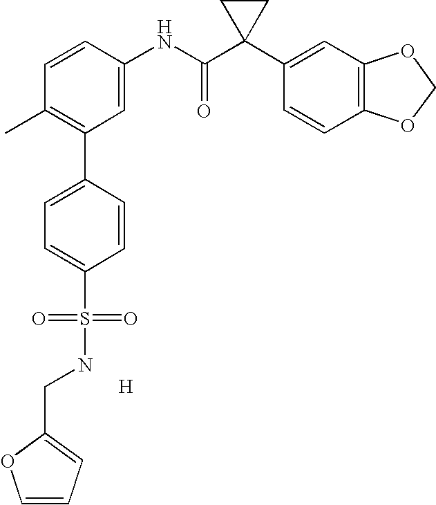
[H].C1=CC(NC(C2(C3=CC4=C(C=C3)OCO4)CC2)=O)=CC(C2=CC=C(S(=O)(=O)NCC3=CC=CO3)C=C2)=C1C
